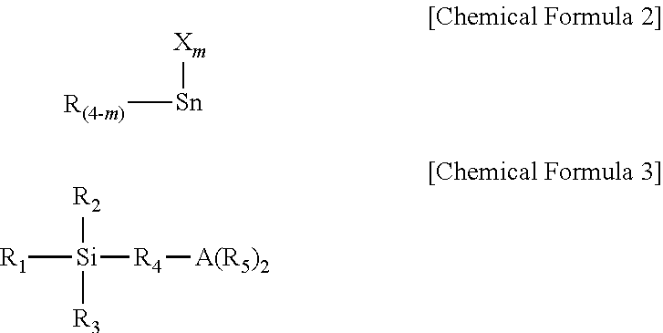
[R(4-m)][Sn][Xm].[R1][Si]([R4][A(R5)2])([R2])[R3]
